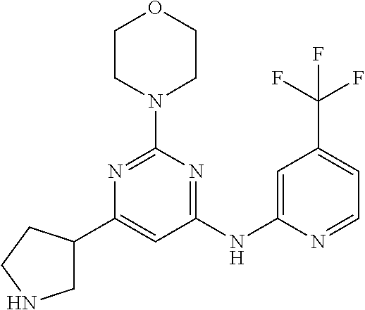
C1(NC2=CC(C(F)(F)F)=CC=N2)=NC(N2CCOCC2)=NC(C2CNCC2)=C1
